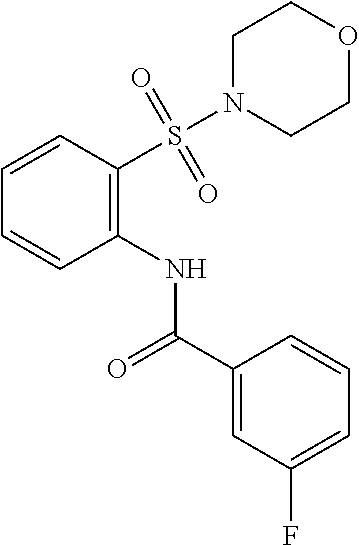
C1N(S(C2=C(NC(C3=CC(F)=CC=C3)=O)C=CC=C2)(=O)=O)CCOC1
